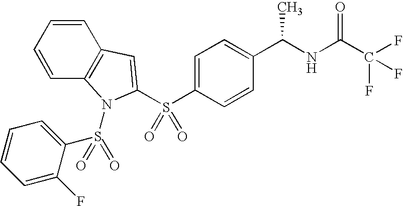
C1=CC2=C(C=C1)C=C(S(C1=CC=C(C(NC(C(F)(F)F)=O)C)C=C1)(=O)=O)N2S(=O)(C1=CC=CC=C1F)=O
